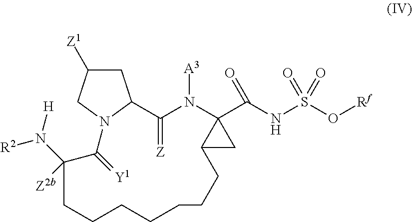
C1C([Z1])CN2C1C(=[Z])N([A3])C1(C(NS(O[Rf])(=O)=O)=O)C(C1)CCCCCCCC(N([H])[R2])([Z2b])C2=[Y1]
